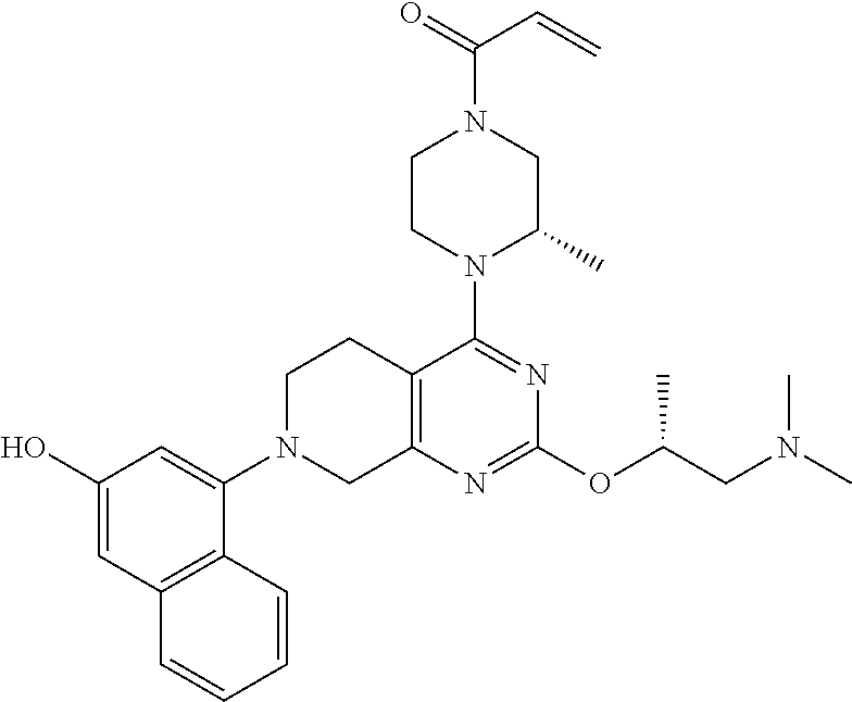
C12=C(N=C(OC(CN(C)C)C)N=C1N1C(C)CN(C(=O)C=C)CC1)CN(C1=CC(O)=CC3=C1C=CC=C3)CC2
